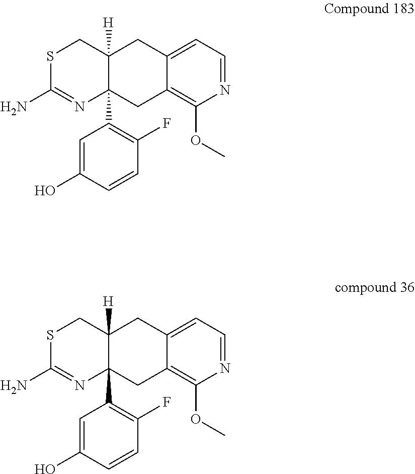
S1C(N)=NC2(C3=C(F)C=CC(O)=C3)C([H])(C1)CC1=CC=NC(OC)=C1C2.S1C(N)=NC2(C3=C(F)C=CC(O)=C3)C([H])(C1)CC1=CC=NC(OC)=C1C2
